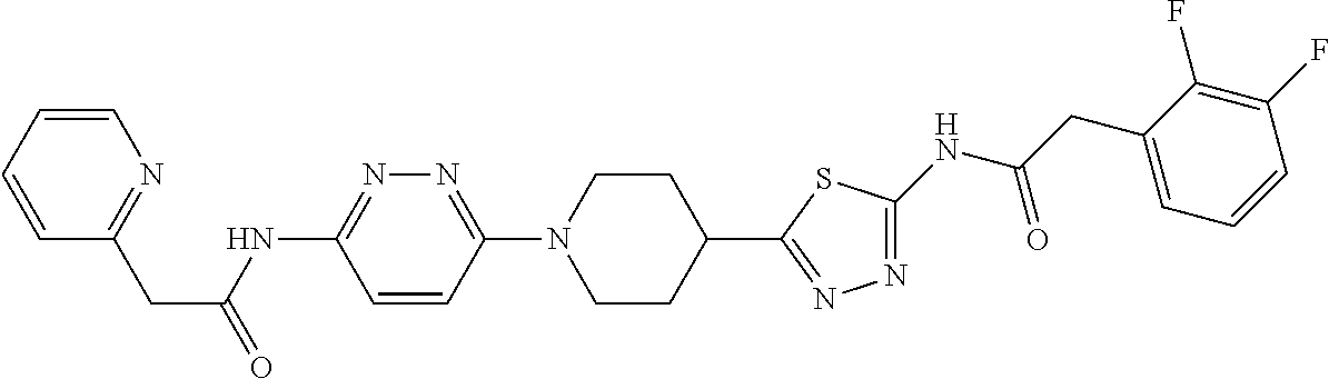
C1=CC=CN=C1CC(=O)NC1=NN=C(N2CCC(C3=NN=C(NC(CC4=CC=CC(F)=C4F)=O)S3)CC2)C=C1
